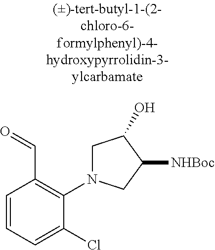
C1=CC=C(Cl)C(N2CC(O)C([NHBoc])C2)=C1C=O
